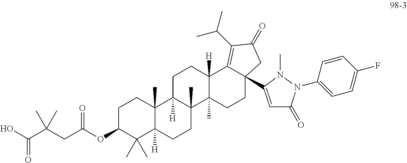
C1C(OC(CC(C(O)=O)(C)C)=O)C(C)(C)C2([H])C(C)(C1)C1([H])C(C)(CC2)C2(C)C([H])(CC1)C1=C(C(C)C)C(=O)CC1(C1=CC(=O)N(C3=CC=C(F)C=C3)N1C)CC2
